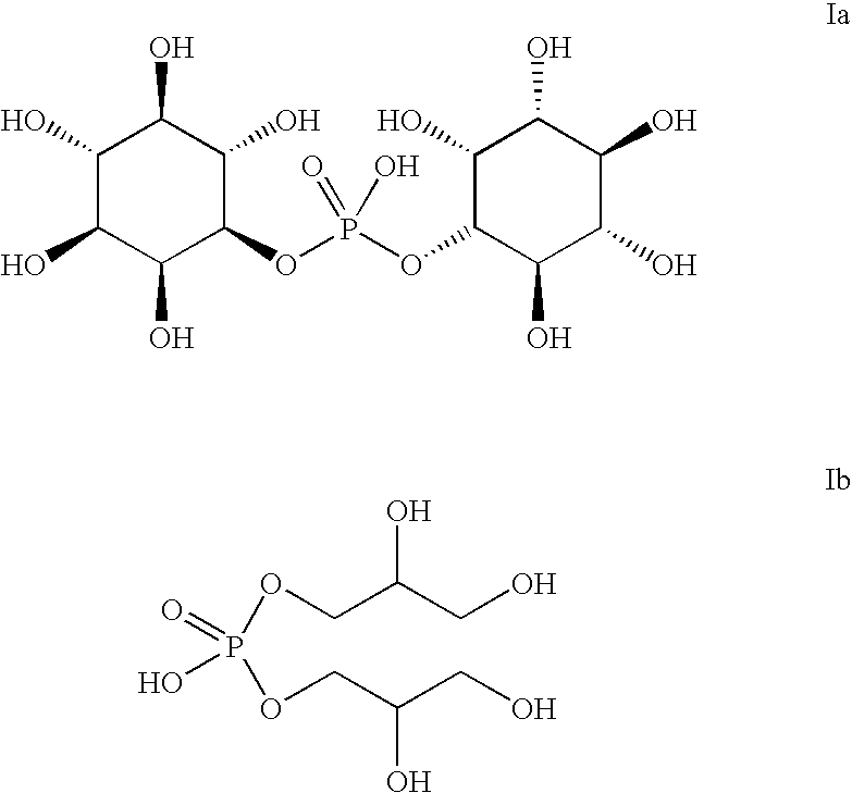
C1(O)C(O)C(O)C(OP(OC2C(O)C(O)C(O)C(O)C2O)(O)=O)C(O)C1O.OC(CO)COP(OCC(CO)O)(=O)O
